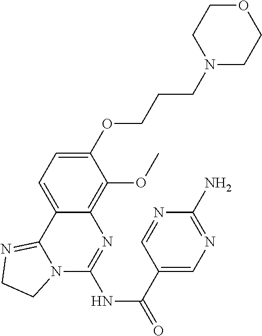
C1OCCN(CCCOC2=CC=C3C(=C2OC)N=C(NC(=O)C2=CN=C(N)N=C2)N2C3=NCC2)C1
